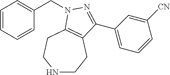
C1=CC=CC(CN2C3=C(CCNCC3)C(C3=CC=CC([CN])=C3)=N2)=C1
